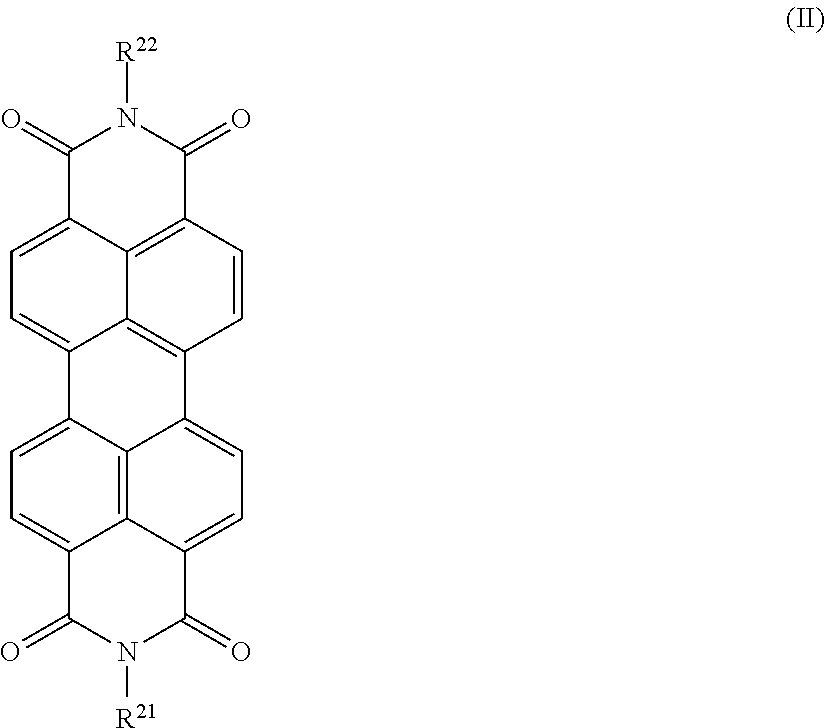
C1=C2C3=C(C=CC4=C3C(=C1)C(=O)N([R22])C4=O)C1=CC=C3C4=C1C2=CC=C4C(=O)N([R21])C3=O
